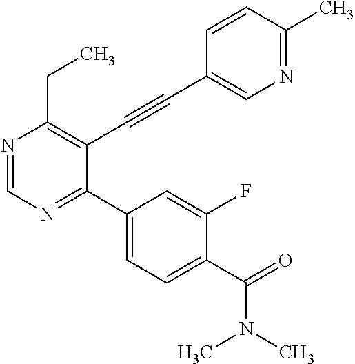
N1=CN=C(C2=CC=C(C(=O)N(C)C)C(F)=C2)C(C#CC2=CN=C(C)C=C2)=C1CC
